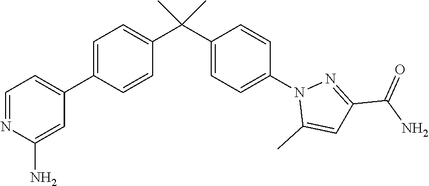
C1=NC(N)=CC(C2=CC=C(C(C3=CC=C(N4C(C)=CC(C(N)=O)=N4)C=C3)(C)C)C=C2)=C1
